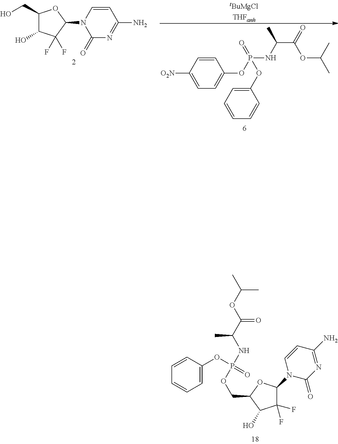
C1=CN(C2OC(CO)C(O)C2(F)F)C(=O)N=C1N.[O2N]C1=CC=C(OP(NC(C(=O)OC(C)C)C)(=O)OC2=CC=CC=C2)C=C1.C1(COP(NC(C)C(=O)OC(C)C)(=O)OC2=CC=CC=C2)C(O)C(F)(F)C(N2C(=O)N=C(N)C=C2)O1
